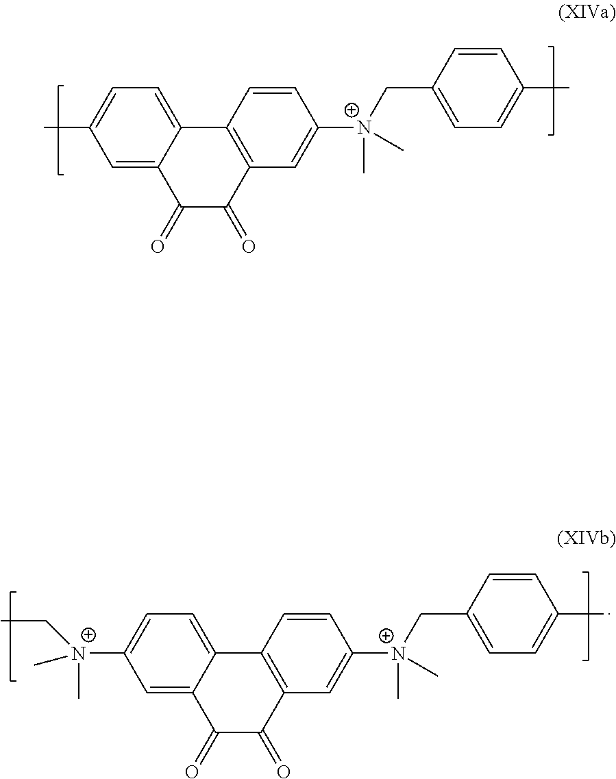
C1=C(C)C=C2C(=C1)C1=C(C(=O)C2=O)C=C([N+](CC2=CC=C(C)C=C2)(C)C)C=C1.C1=C([N+](C)(C)CC)C=C2C(=C1)C1=C(C(=O)C2=O)C=C([N+](CC2=CC=C(C)C=C2)(C)C)C=C1
